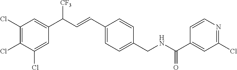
C1(Cl)=C(Cl)C(Cl)=CC(C(C=CC2=CC=C(CNC(=O)C3=CC(Cl)=NC=C3)C=C2)[CF3])=C1
